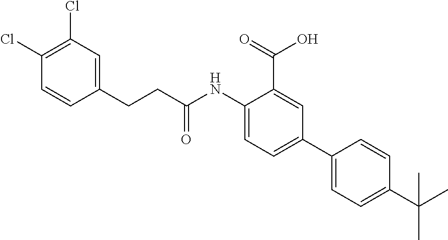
C1(NC(CCC2=CC(Cl)=C(Cl)C=C2)=O)=CC=C(C2=CC=C(C(C)(C)C)C=C2)C=C1C(=O)O
